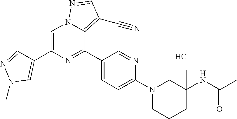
C1(C2=NC(C3=CN(C)N=C3)=CN3C2=C(C#N)C=N3)=CC=C(N2CCCC(NC(C)=O)(C)C2)N=C1.Cl
